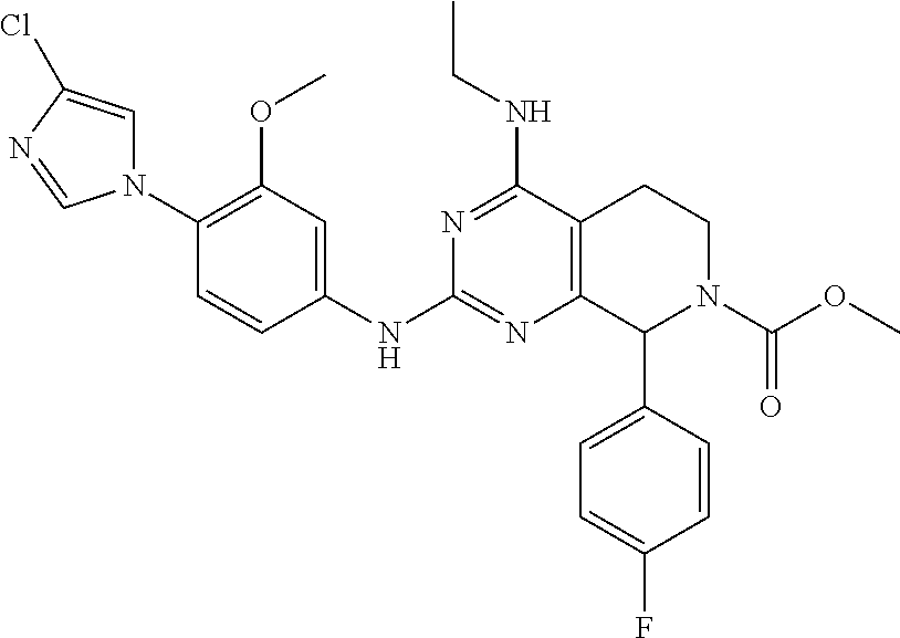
C1=C(C2N(C(OC)=O)CCC3=C2N=C(NC2=CC(OC)=C(N4C=C(Cl)N=C4)C=C2)N=C3NCC)C=CC(F)=C1
